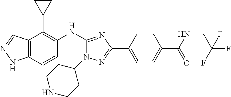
C12=C(C=CC(NC3=NC(C4=CC=C(C(NCC(F)(F)F)=O)C=C4)=NN3C3CCNCC3)=C1C1CC1)NN=C2
